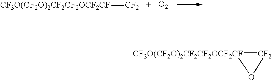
[CF3O(CF2O)2CF2CF2OCF2CF]=[CF2].[O2].[CF3O(CF2O)2CF2CF2OCF2CF]1[CF2]O1
